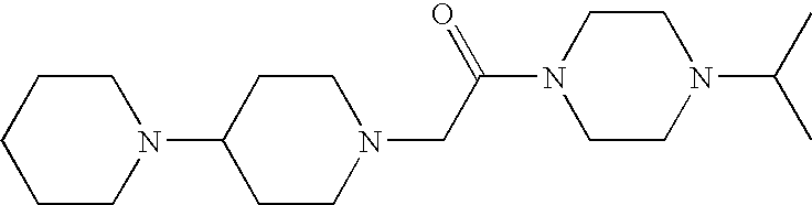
N1(C2CCN(CC(N3CCN(C(C)C)CC3)=O)CC2)CCCCC1
